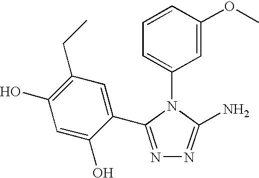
C1=CC(OC)=CC(N2C(N)=NN=C2C2=CC(CC)=C(O)C=C2O)=C1
